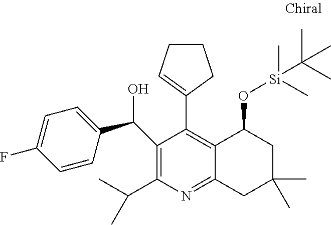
N1=C2C(=C(C3=CCCC3)C(C(C3=CC=C(F)C=C3)O)=C1C(C)C)C(O[Si](C(C)(C)C)(C)C)CC(C)(C)C2
